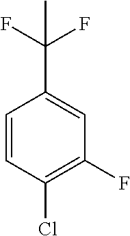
C1=C(C(F)(F)C)C=CC(Cl)=C1F
